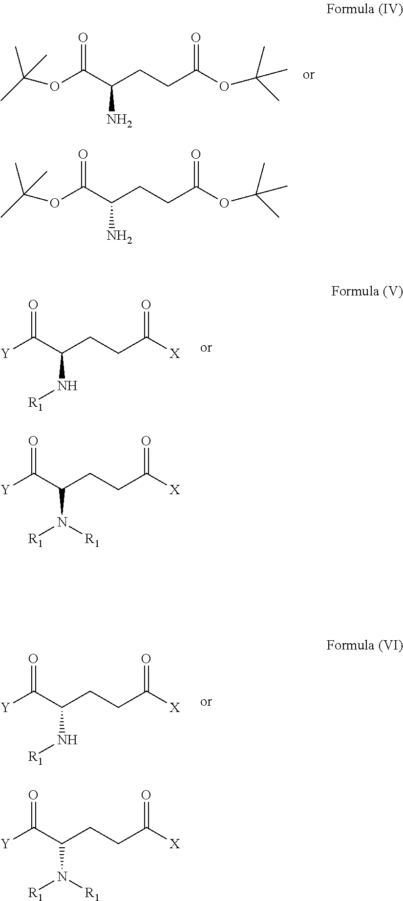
C(C(N)CCC(=O)OC(C)(C)C)(OC(C)(C)C)=O.C(C(N[R1])CCC(=O)[X])([Y])=O.C(C(N[R1])CCC(=O)[X])([Y])=O.C(C(N([R1])[R1])CCC(=O)[X])([Y])=O.C(C(N)CCC(=O)OC(C)(C)C)(OC(C)(C)C)=O.C(C(N([R1])[R1])CCC(=O)[X])([Y])=O
